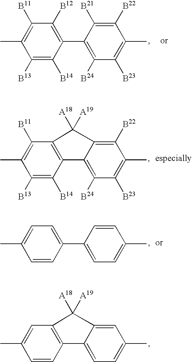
C1([B13])=C([B14])C2=C(C([B11])=C1C)C([A19])([A18])C1=C([B22])C(C)=C([B23])C([B24])=C21.C1([B13])=C([B14])C(C2=C([B24])C([B23])=C(C)C([B22])=C2[B21])=C([B12])C([B11])=C1C.CC1=CC=C(C2=CC=C(C)C=C2)C=C1.C1=CC2=C(C=C1C)C([A19])([A18])C1=CC(C)=CC=C21
